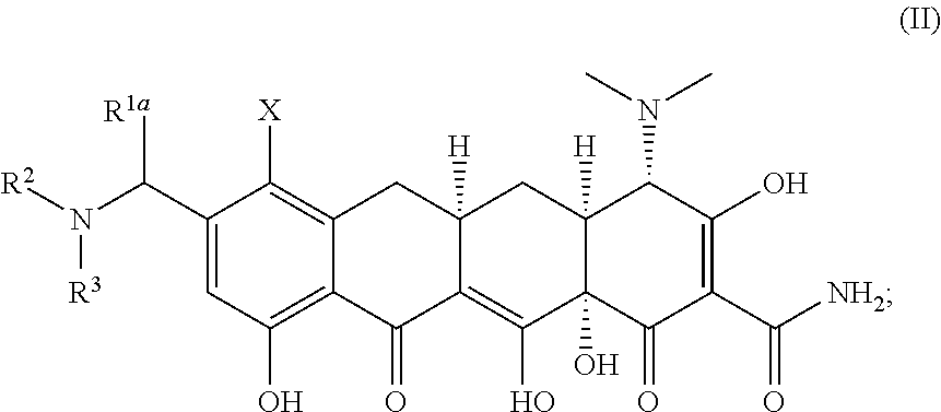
C1(C(N([R2])[R3])[R1a])=CC(O)=C2C(=C1[X])CC1([H])C(=C(O)C3(O)C([H])(C1)C(N(C)C)C(O)=C(C([NH2])=O)C3=O)C2=O
